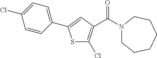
S1C(Cl)=C(C(N2CCCCCC2)=O)C=C1C1=CC=C(Cl)C=C1
